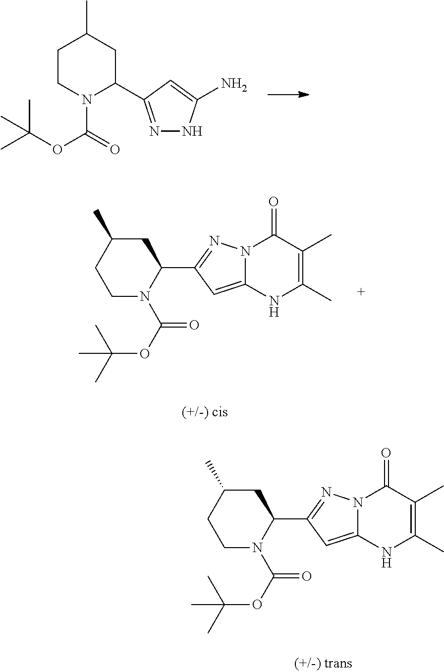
C1CN(C(OC(C)(C)C)=O)C(C2=NNC(N)=C2)CC1C.C1C(C)CCN(C(OC(C)(C)C)=O)C1C1=NN2C(=C1)NC(C)=C(C)C2=O.C1C(C)CCN(C(OC(C)(C)C)=O)C1C1=NN2C(=C1)NC(C)=C(C)C2=O
